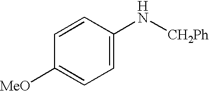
C1=C(N[CH2Ph])C=CC([MeO])=C1
